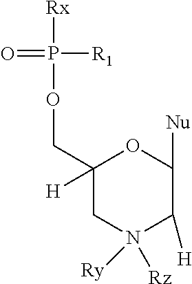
C1([H])(COP([R1])(=O)[Rx])CN([Ry])([Rz])C([H])C([Nu])O1
